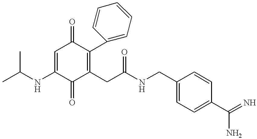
CC(NC1=CC(=O)C(C2=CC=CC=C2)=C(CC(NCC2=CC=C(C(N)=N)C=C2)=O)C1=O)C
